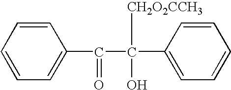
C1=CC=CC=C1C(=O)C([CH2O2CCH3])(C1=CC=CC=C1)O
